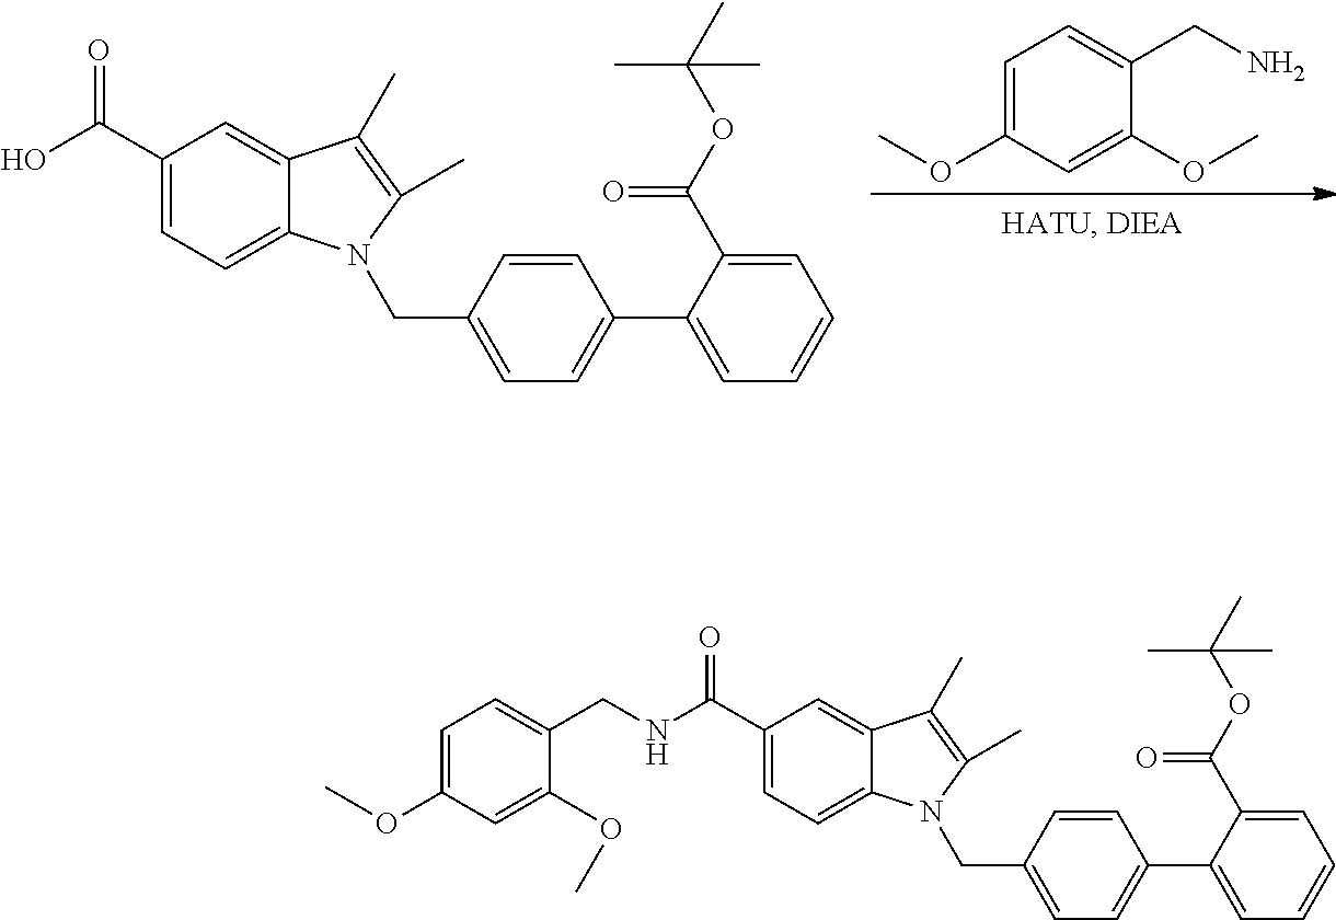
C1(C(=O)O)=CC=C2C(=C1)C(C)=C(C)N2CC1=CC=C(C2=CC=CC=C2C(OC(C)(C)C)=O)C=C1.C1=C(OC)C=C(OC)C(CN)=C1.C1(C(=O)NCC2=CC=C(OC)C=C2OC)=CC=C2C(=C1)C(C)=C(C)N2CC1=CC=C(C2=CC=CC=C2C(OC(C)(C)C)=O)C=C1
